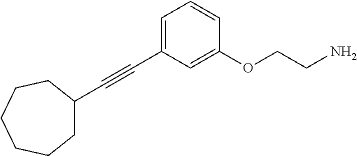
C(#CC1=CC=CC(OCCN)=C1)C1CCCCCC1
